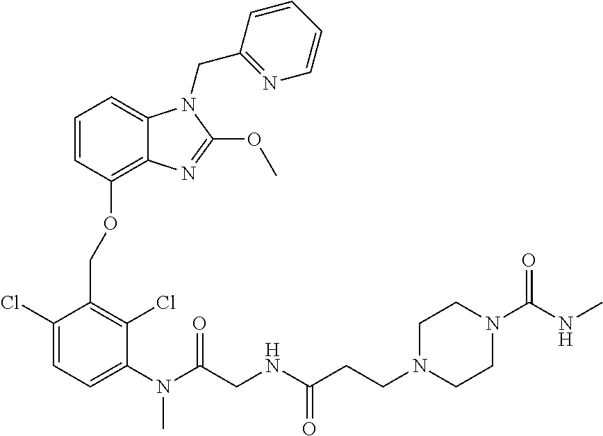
C1(Cl)=CC=C(N(C)C(=O)CNC(=O)CCN2CCN(C(=O)NC)CC2)C(Cl)=C1COC1=C2C(=CC=C1)N(CC1=NC=CC=C1)C(OC)=N2
